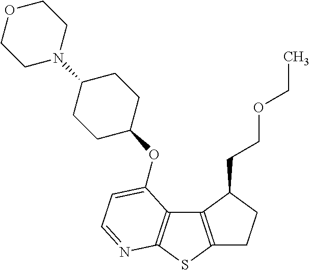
C1C2=C(C(CCOCC)C1)C1=C(S2)N=CC=C1OC1CCC(N2CCOCC2)CC1
